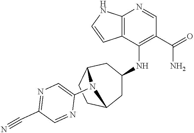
C12=C(C(NC3CC4CCC(C3)N4C3=CN=C(C#N)C=N3)=C(C(=O)N)C=N1)C=CN2
